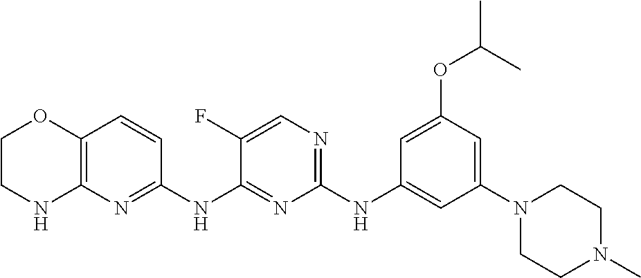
C1(NC2=CC(N3CCN(C)CC3)=CC(OC(C)C)=C2)=NC=C(F)C(NC2=NC3=C(C=C2)OCCN3)=N1
